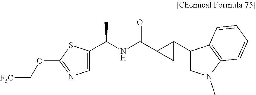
CC(NC(C1CC1C1=CN(C)C2=C1C=CC=C2)=O)C1=CN=C(OC[F3C])S1
